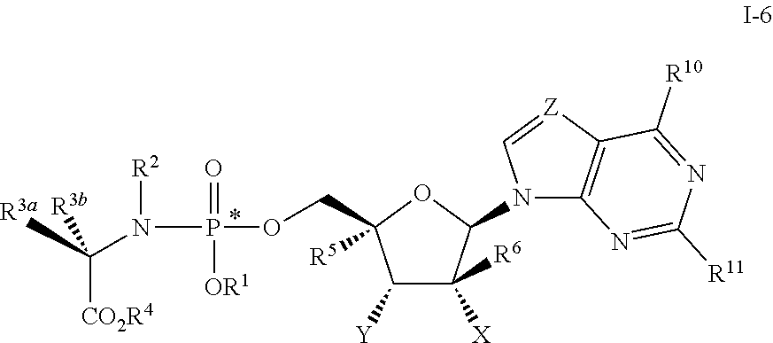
C1([Y])C([X])([R6])C(N2C3=C([Z]=C2)C([R10])=NC([R11])=N3)OC1([R5])COP(N([R2])C([CO2R4])([R3a])[R3b])(=O)[OR1]
